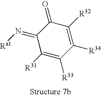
C1(=N[Ra1])C([R31])=C([R33])C([R34])=C([R32])C1=O
